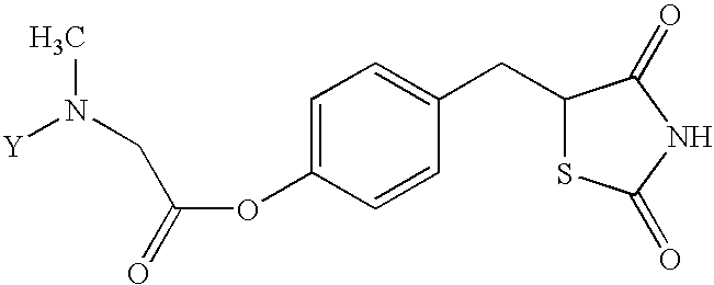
C1=CC(CC2SC(=O)NC2=O)=CC=C1OC(=O)CN(C)[Y]
